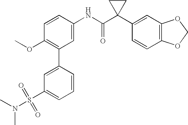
C1(NC(C2(C3=CC4=C(C=C3)OCO4)CC2)=O)=CC(C2=CC(S(N(C)C)(=O)=O)=CC=C2)=C(OC)C=C1
